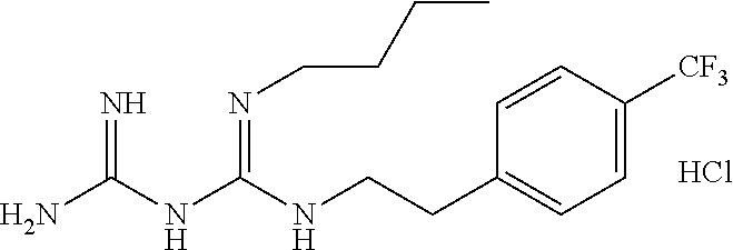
Cl.C(NC(NC(N)=N)=NCCCC)CC1=CC=C([CF3])C=C1
